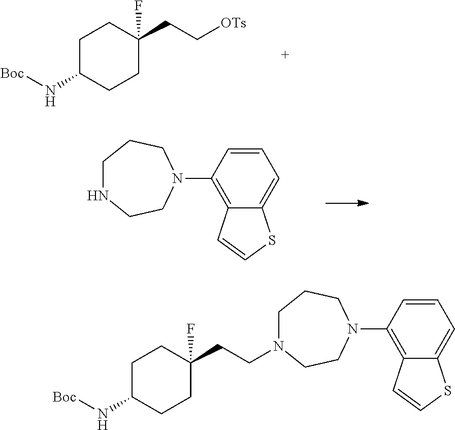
C12=CC=CC(N3CCNCCC3)=C1C=CS2.[OTs]CCC1(F)CCC(N[Boc])CC1.C12=CC=CC(N3CCN(CCC4(F)CCC(N[Boc])CC4)CCC3)=C1C=CS2
